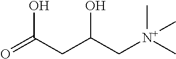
O=C(CC(C[N+](C)(C)C)O)O
